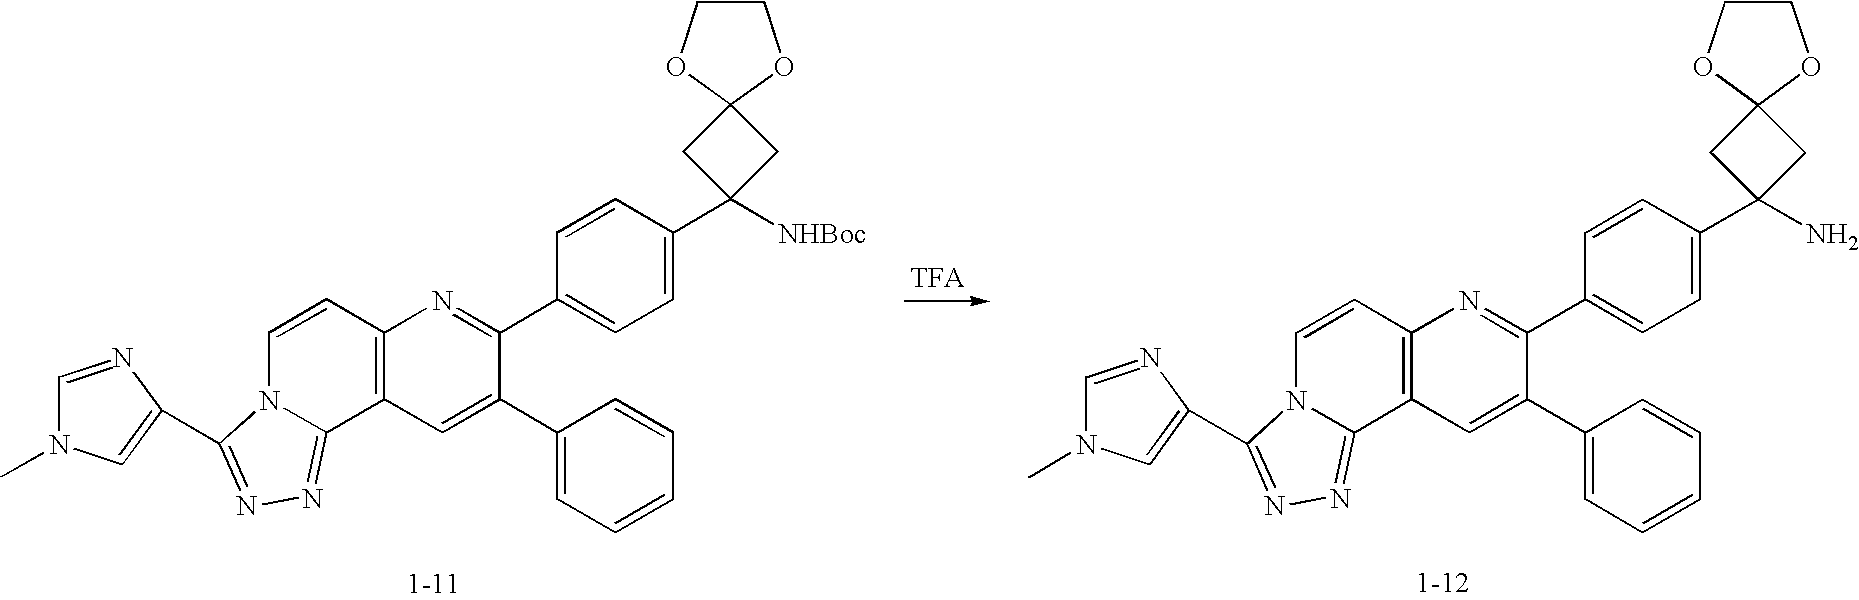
[1-11].C1=CC(C2([NHBoc])CC3(OCCO3)C2)=CC=C1C1=NC2=C(C=C1C1=CC=CC=C1)C1=NN=C(C3=CN(C)C=N3)N1C=C2.[1-12].C1=CC(C2(N)CC3(OCCO3)C2)=CC=C1C1=NC2=C(C=C1C1=CC=CC=C1)C1=NN=C(C3=CN(C)C=N3)N1C=C2
